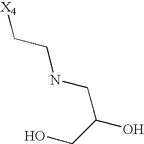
[X4]CCNCC(O)CO
